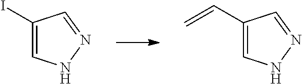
C1(I)=CNN=C1.C1(C=C)=CNN=C1
